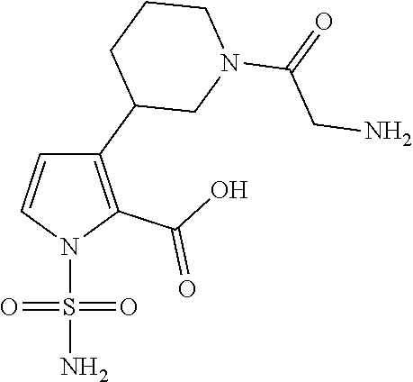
N1(S(N)(=O)=O)C(C(=O)O)=C(C2CN(C(=O)CN)CCC2)C=C1
